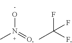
ON(=O)C.FC(F)(C)F
